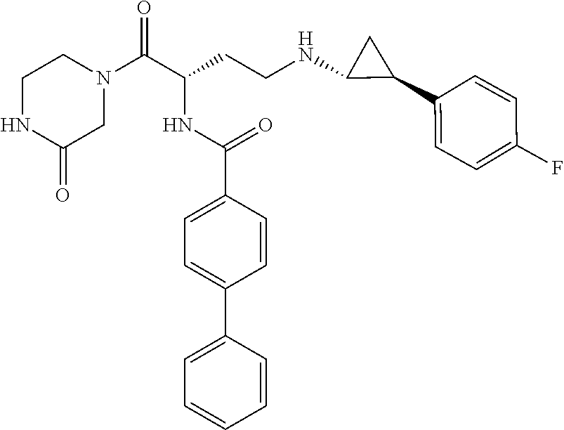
C1NC(=O)CN(C(C(CCNC2C(C3=CC=C(F)C=C3)C2)NC(C2=CC=C(C3=CC=CC=C3)C=C2)=O)=O)C1
